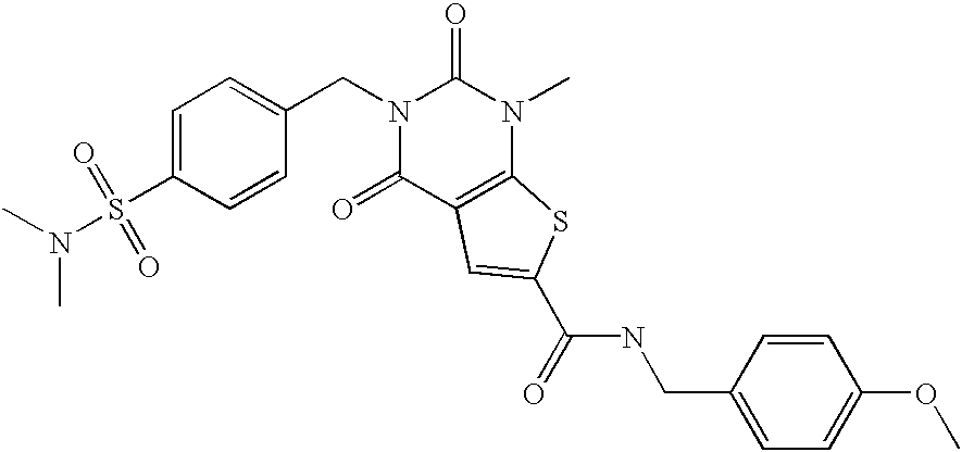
C(N1C(=O)N(C)C2=C(C1=O)C=C(C(NCC1=CC=C(OC)C=C1)=O)S2)C1=CC=C(S(=O)(=O)N(C)C)C=C1
